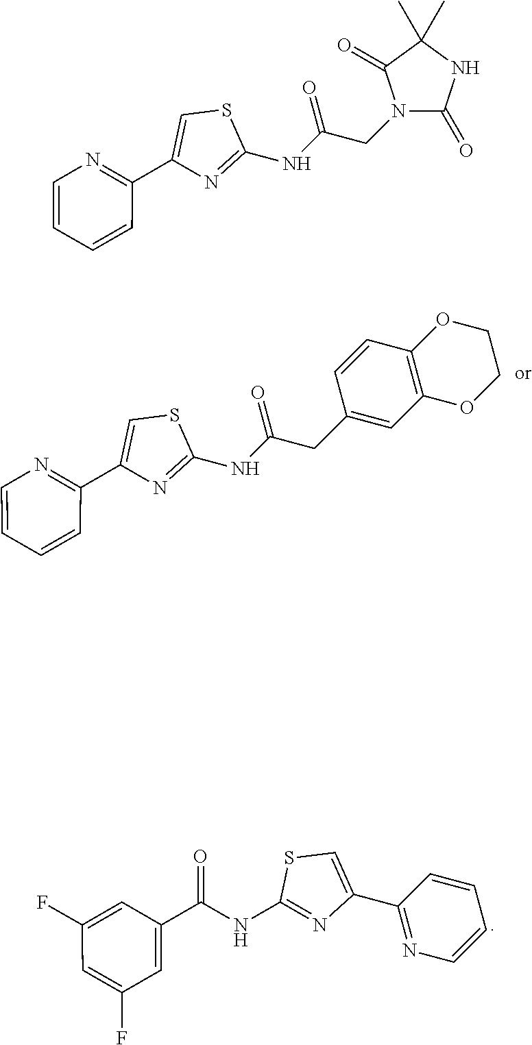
C1=CC=CC(C2=CSC(NC(CC3=CC4=C(C=C3)OCCO4)=O)=N2)=N1.N1=C(NC(C2=CC(F)=CC(F)=C2)=O)SC=C1C1=NC=CC=C1.C1=CC=CC(C2=CSC(NC(CN3C(=O)NC(C)(C)C3=O)=O)=N2)=N1
